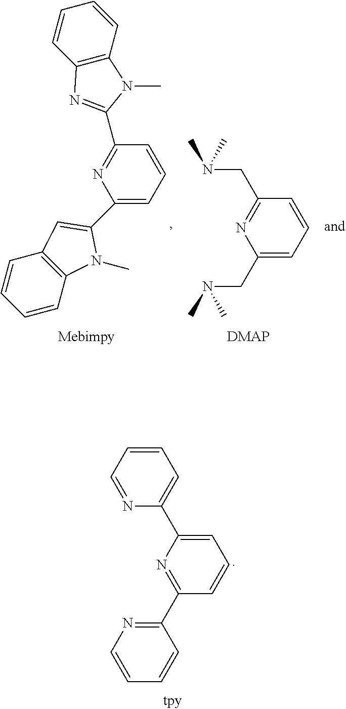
C1=CC=NC(C2=CC=CC(C3=NC=CC=C3)=N2)=C1.C1=CC2=C(C=C1)C=C(C1=CC=CC(C3=NC4=C(C=CC=C4)N3C)=N1)N2C.C1(CN(C)C)=CC=CC(CN(C)C)=N1
